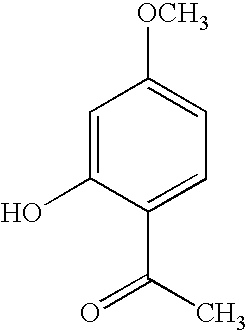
C1=C(O)C(C(C)=O)=CC=C1[OCH3]
